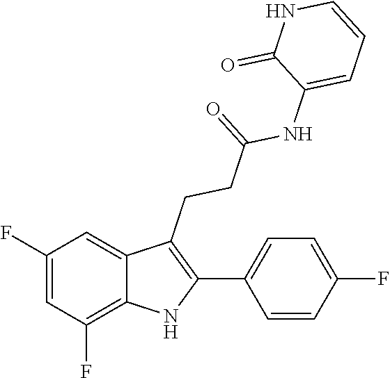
C1(NC(CCC2=C(C3=CC=C(F)C=C3)NC3=C(F)C=C(F)C=C23)=O)=CC=CNC1=O
